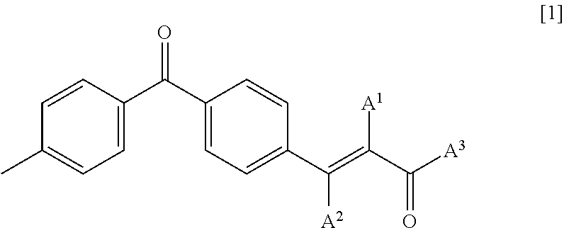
C1(C(C2=CC=C(C(=C(C([A3])=O)[A1])[A2])C=C2)=O)=CC=C(C)C=C1
